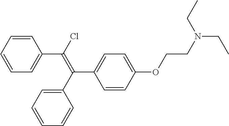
C1=CC=CC=C1C(Cl)=C(C1=CC=CC=C1)C1=CC=C(OCCN(CC)CC)C=C1
